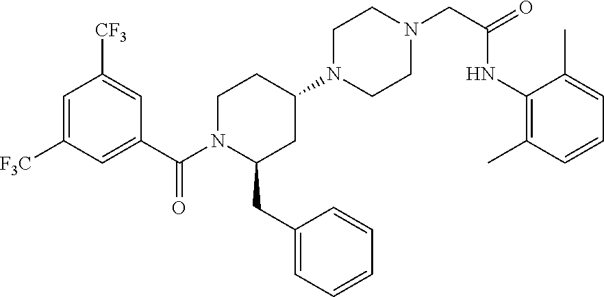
C1=C([F3C])C=C(C(N2C(CC3=CC=CC=C3)CC(N3CCN(CC(=O)NC4=C(C)C=CC=C4C)CC3)CC2)=O)C=C1[CF3]
